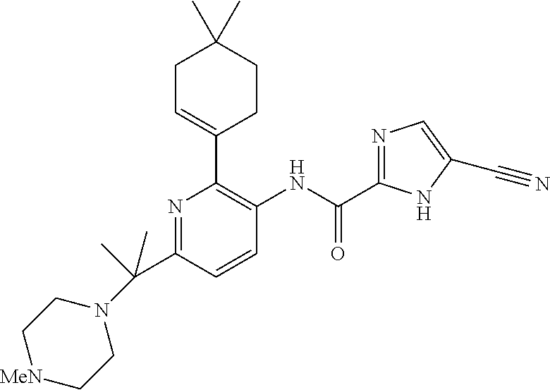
N1=C(C(C)(N2CC[MeN]CC2)C)C=CC(NC(=O)C2=NC=C(C#N)N2)=C1C1=CCC(C)(C)CC1
